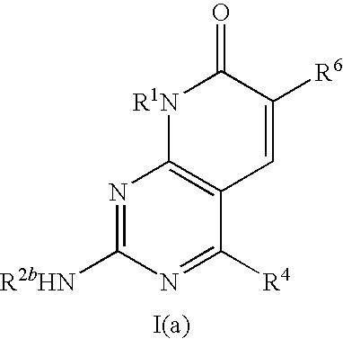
N1=C([R2bHN])N=C([R4])C2=C1[R1N]C(=O)C([R6])=C2
